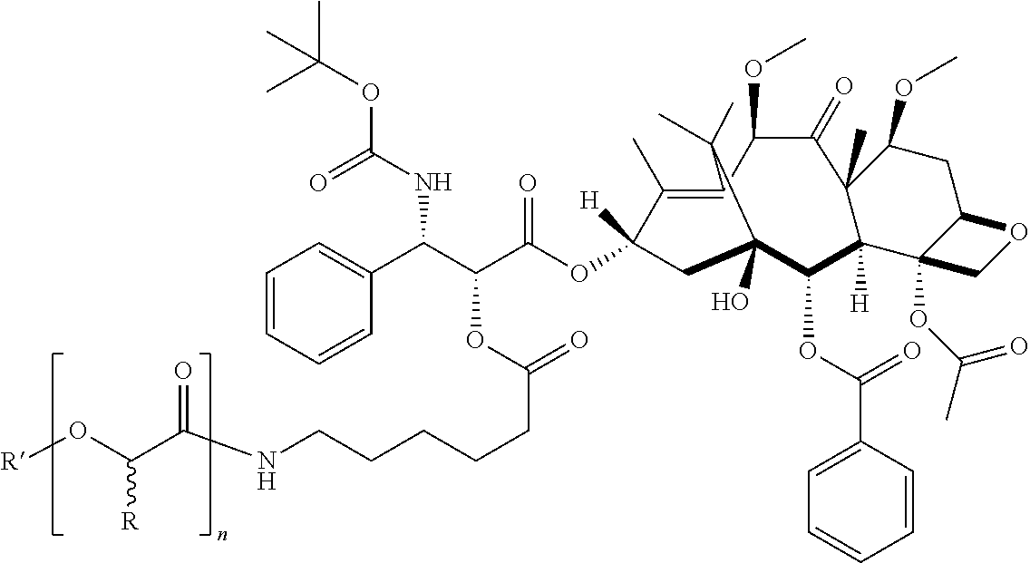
C1=CC=CC(C(C(C(OC2([H])CC3(O)C(OC(C4=CC=CC=C4)=O)C4([H])C(C)(C(=O)C(OC)C(=C2C)C3(C)C)C(OC)CC2OCC42OC(=O)C)=O)OC(=O)CCCCCNC(C(O[R])[R])=O)NC(=O)OC(C)(C)C)=C1
